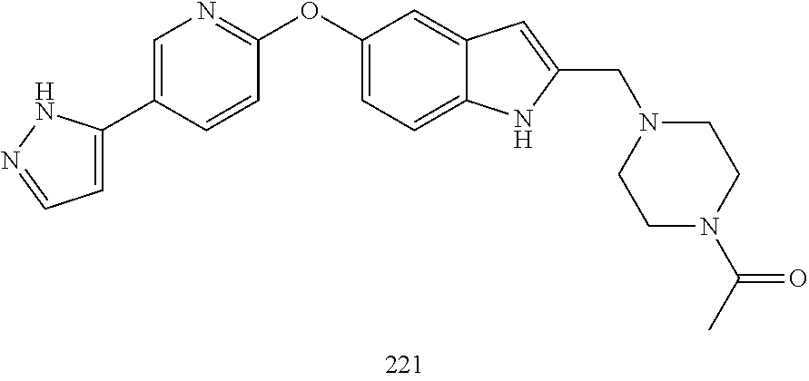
C1(OC2=NC=C(C3=CC=NN3)C=C2)=CC=C2C(=C1)C=C(CN1CCN(C(C)=O)CC1)N2
